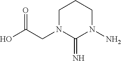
OC(CN1C(=N)N(N)CCC1)=O
